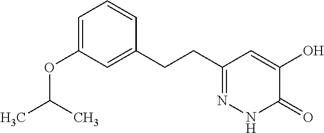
C1=C(OC(C)C)C=C(CCC2=NNC(=O)C(O)=C2)C=C1
